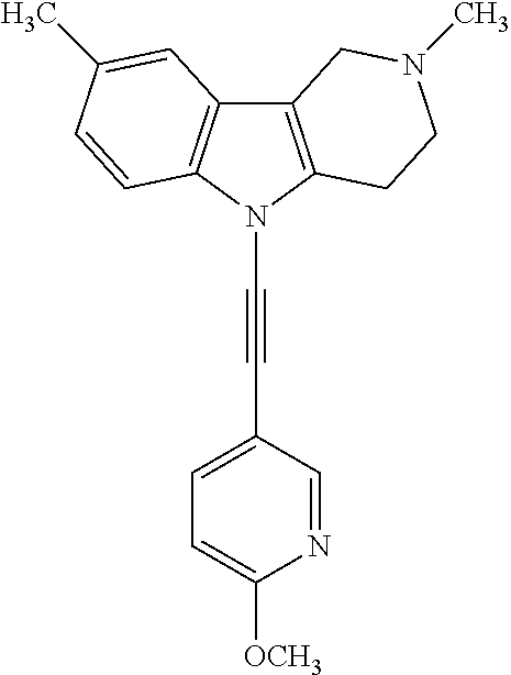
C12=C(N(C#CC3=CC=C([OCH3])N=C3)C3=C1C=C(C)C=C3)CCN(C)C2
